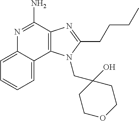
C12=C(C(N)=NC3=CC=CC=C13)N=C(CCCC)N2CC1(O)CCOCC1
